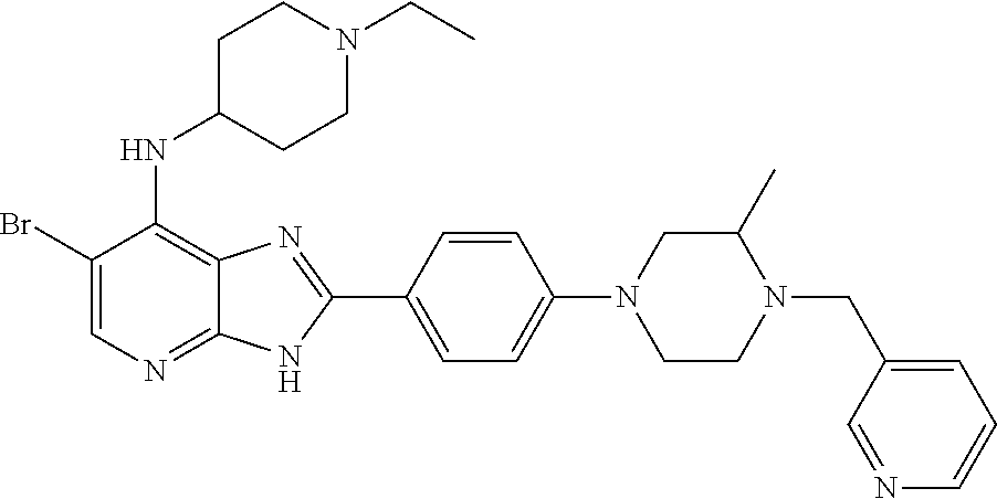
C1(Br)=CN=C2C(=C1NC1CCN(CC)CC1)N=C(C1=CC=C(N3CC(C)N(CC4=CC=CN=C4)CC3)C=C1)N2
